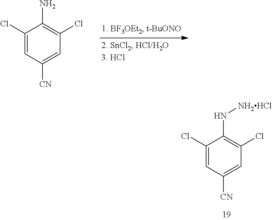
C1(Cl)=CC([CN])=CC(Cl)=C1N.C1(Cl)=CC([CN])=CC(Cl)=C1N[NH2HCl]
